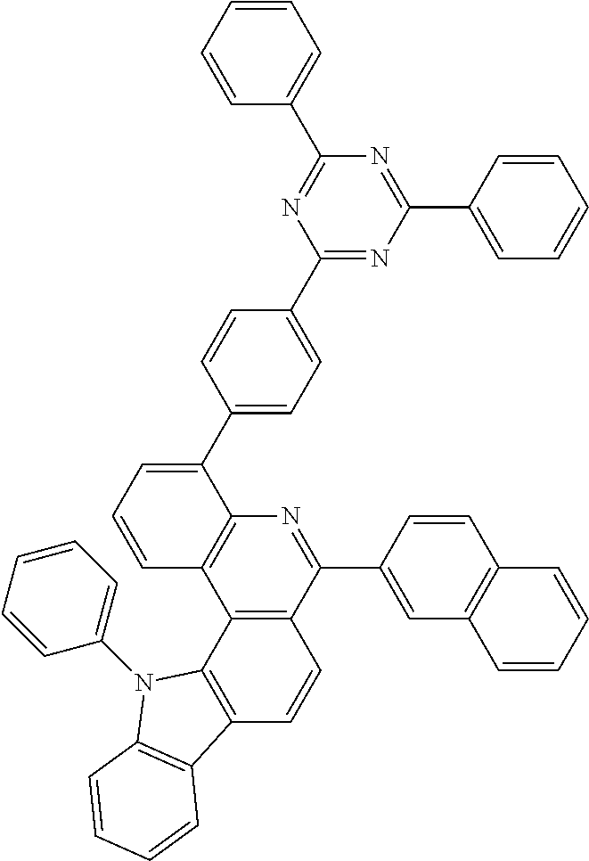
C12=C(C(C3=CC4=C(C=C3)C=CC=C4)=NC3=C1C=CC=C3C1=CC=C(C3=NC(C4=CC=CC=C4)=NC(C4=CC=CC=C4)=N3)C=C1)C=CC1=C2N(C2=CC=CC=C2)C2=C1C=CC=C2
